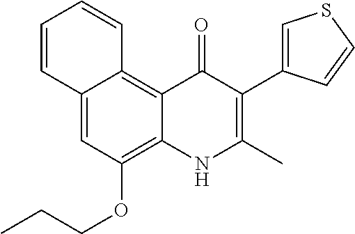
C12=C3C(=CC(OCCC)=C1NC(C)=C(C1=CSC=C1)C2=O)C=CC=C3
